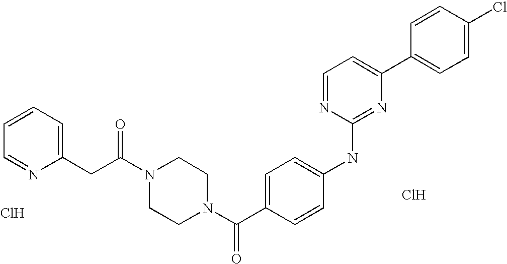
C(N1CCN(C(C2=CC=C(NC3=NC(C4=CC=C(Cl)C=C4)=CC=N3)C=C2)=O)CC1)(CC1=CC=CC=N1)=O.Cl.Cl
